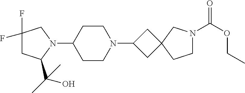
C1(F)(F)CC(C(O)(C)C)N(C2CCN(C3CC4(C3)CCN(C(OCC)=O)C4)CC2)C1
